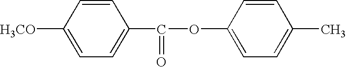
C1([H3CO])=CC=C(C(OC2=CC=C(C)C=C2)=O)C=C1
